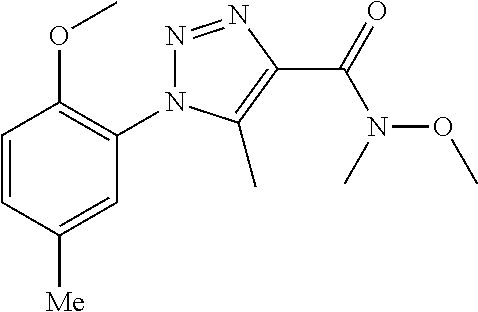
N1=NC(C(=O)N(C)OC)=C(C)N1C1=C(OC)C=CC([Me])=C1
